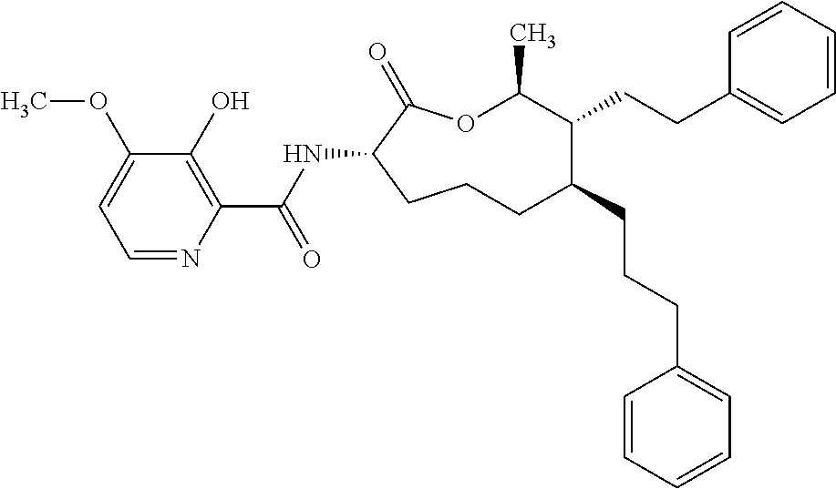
O1C(C)C(CCC2=CC=CC=C2)C(CCCC2=CC=CC=C2)CCCC(NC(C2=C(O)C(OC)=CC=N2)=O)C1=O
